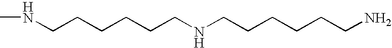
C(CCCCCNCCCCCCN)NC
